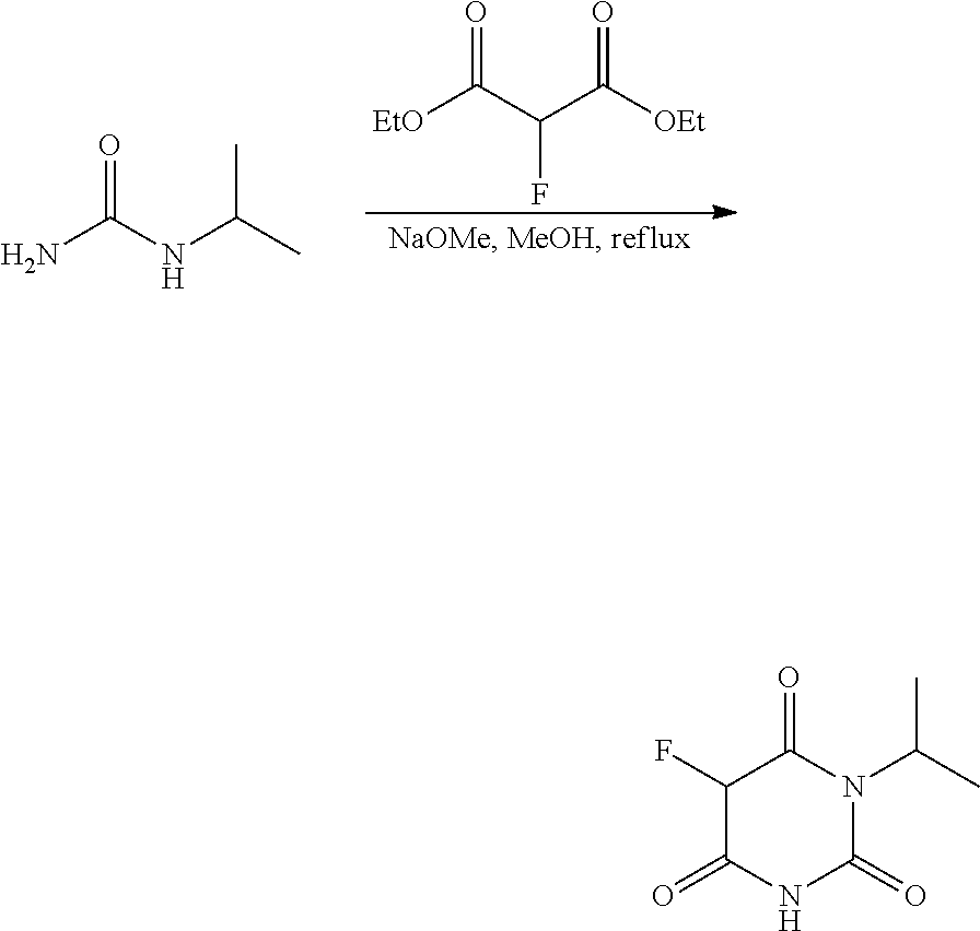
O=C(C(C([OEt])=O)F)[EtO].O=C(NC(C)C)N.C1(F)C(=O)NC(=O)N(C(C)C)C1=O
